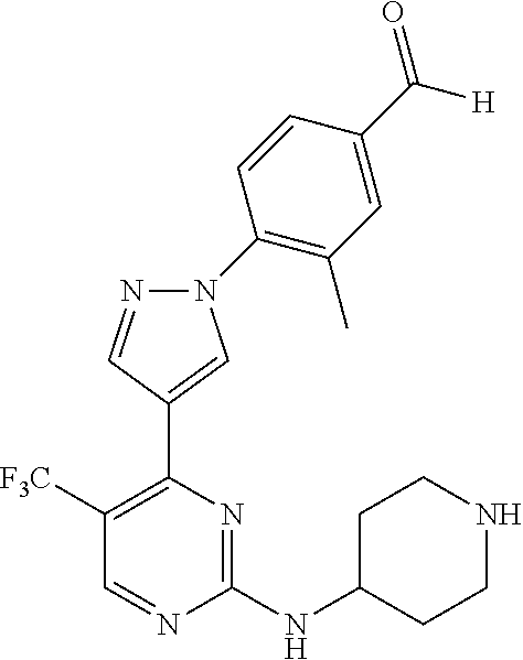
C1([F3C])=C(C2=CN(C3=C(C)C=C(C([H])=O)C=C3)N=C2)N=C(NC2CCNCC2)N=C1
